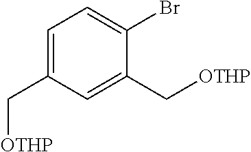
C1=C(C[OTHP])C=C(C[OTHP])C(Br)=C1
